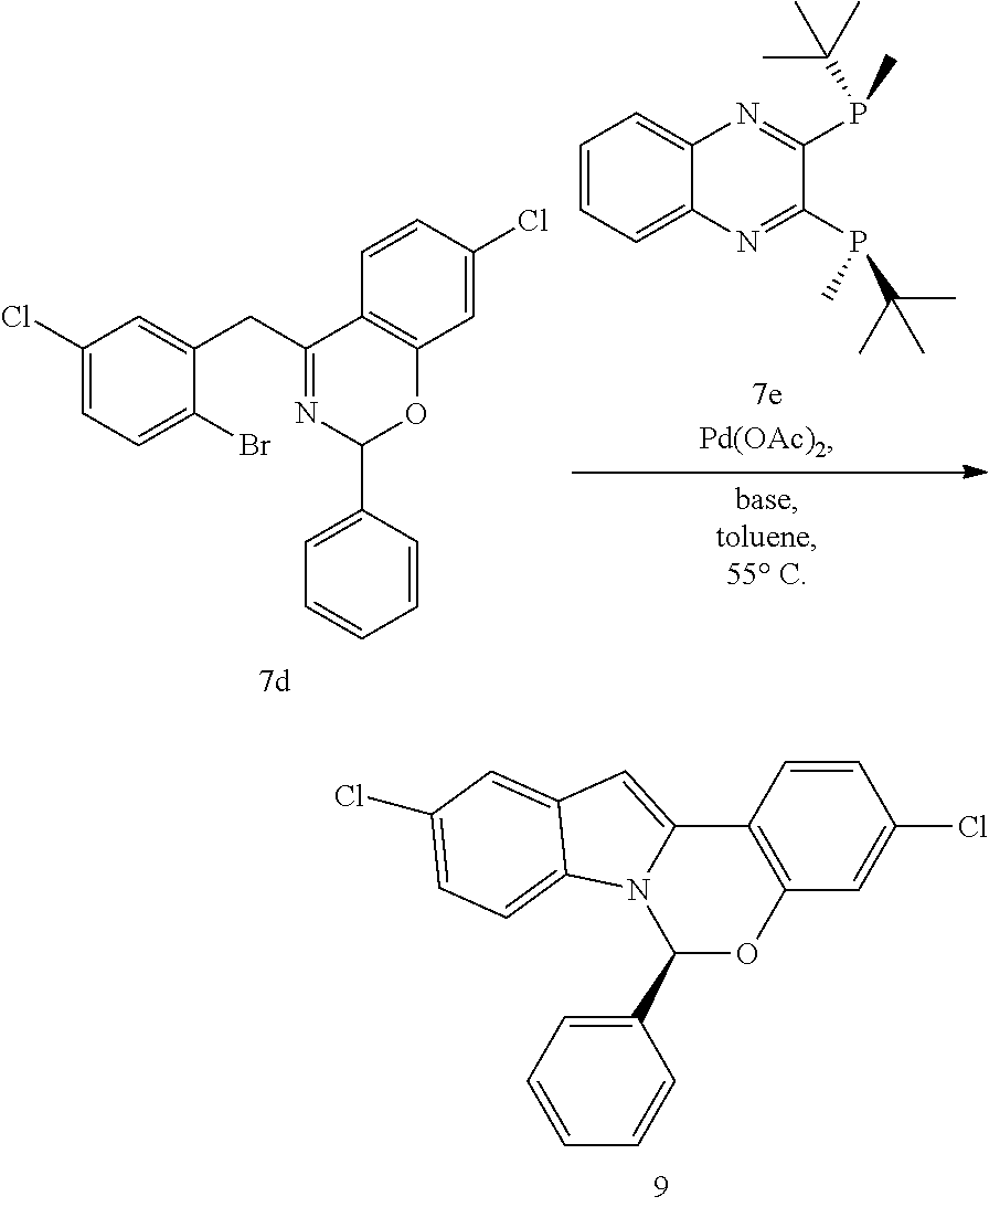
C1=CC2=C(C=C1Cl)OC(C1=CC=CC=C1)N1C2=CC2=CC(Cl)=CC=C12.C1=CC=C2C(=C1)N=C(P(C)C(C)(C)C)C(P(C(C)(C)C)C)=N2.C1(Cl)=CC=C(Br)C(CC2=NC(C3=CC=CC=C3)OC3=C2C=CC(Cl)=C3)=C1
